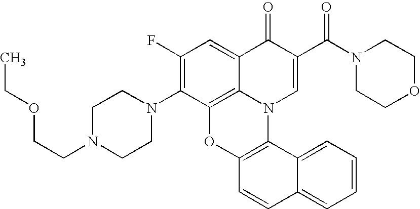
C1(F)=C(N2CCN(CCOCC)CC2)C2=C3C(=C1)C(=O)C(C(N1CCOCC1)=O)=CN3C1=C(O2)C=CC2=CC=CC=C12
